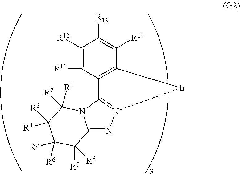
C12=NN3=C(N1C([R2])([R1])C([R4])([R3])C([R6])([R5])C2([R7])[R8])C1=C([Ir]3)C([R14])=C([R13])C([R12])=C1[R11]
